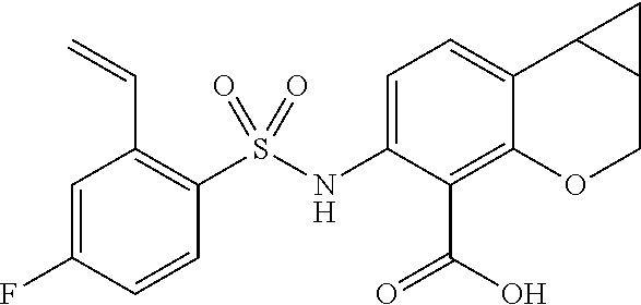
C1=C(NS(C2=C(C=C)C=C(F)C=C2)(=O)=O)C(C(O)=O)=C2C(=C1)C1C(CO2)C1
